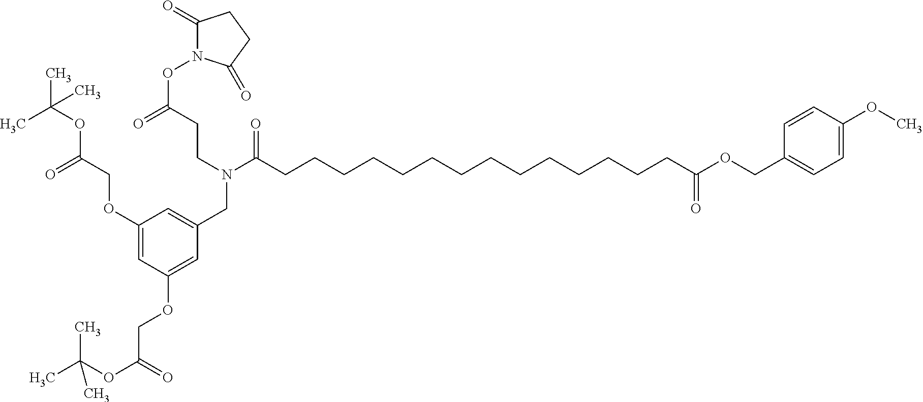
N(C(CCCCCCCCCCCCCCC(=O)OCC1=CC=C(OC)C=C1)=O)(CCC(ON1C(=O)CCC1=O)=O)CC1=CC(OCC(OC(C)(C)C)=O)=CC(OCC(OC(C)(C)C)=O)=C1
